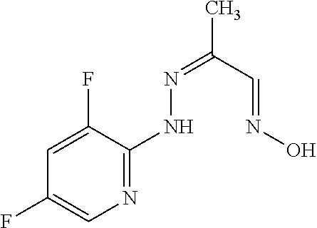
C1=C(F)C(NN=C(C)C=NO)=NC=C1F
